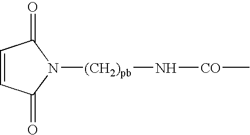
C1=CC(=O)N([(CH2)pb]N[CO]C)C1=O
